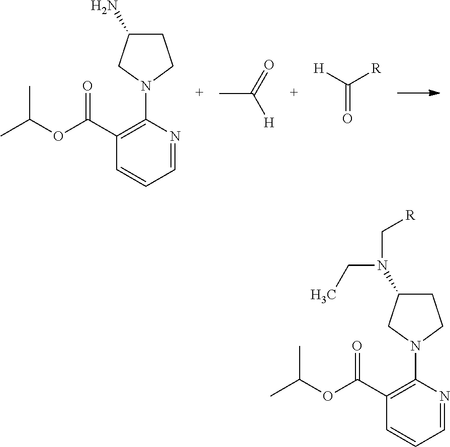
C1=CC=NC(N2CCC(N)C2)=C1C(OC(C)C)=O.CC(=O)[H].[H]C(=O)[R].C1=CC=NC(N2CCC(N(CC)C[R])C2)=C1C(OC(C)C)=O
